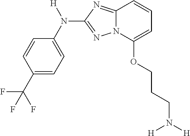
C1=CC(C(F)(F)F)=CC=C1N([H])C1=NN2C(=N1)C=CC=C2OCCCN([H])[H]
